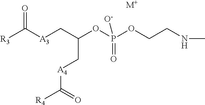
[R3]C([A3]CC(OP(OCCNC)(=O)[O-])C[A4]C([R4])=O)=O.[M+]
